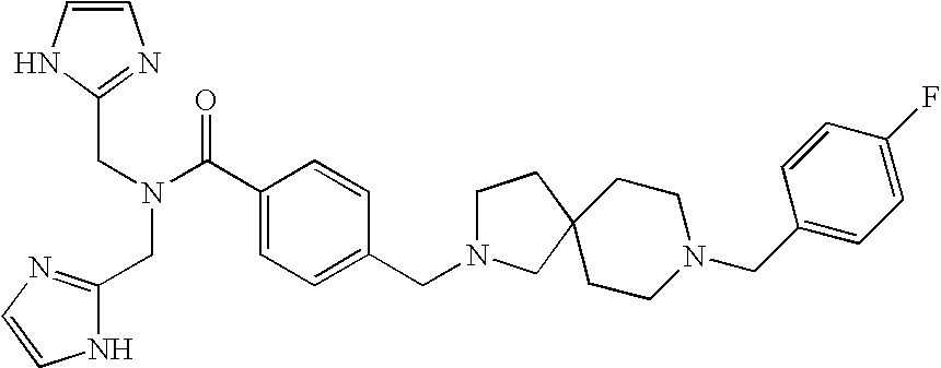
C(C1=NC=CN1)N(CC1=NC=CN1)C(C1=CC=C(CN2CCC3(C2)CCN(CC2=CC=C(F)C=C2)CC3)C=C1)=O
